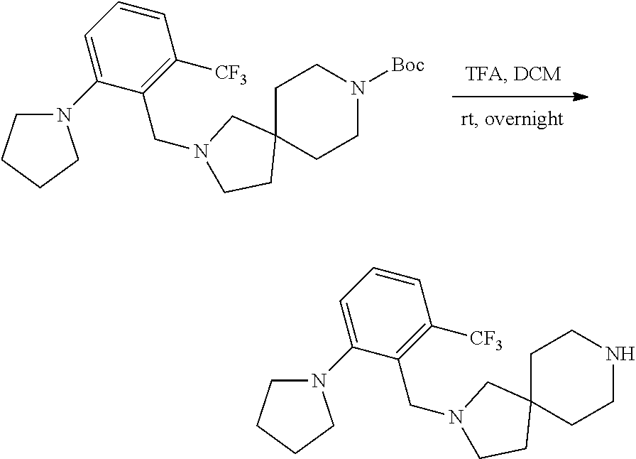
C1=CC=C(N2CCCC2)C(CN2CC3(CCN([Boc])CC3)CC2)=C1[CF3].C1=CC=C(N2CCCC2)C(CN2CC3(CCNCC3)CC2)=C1[CF3]
